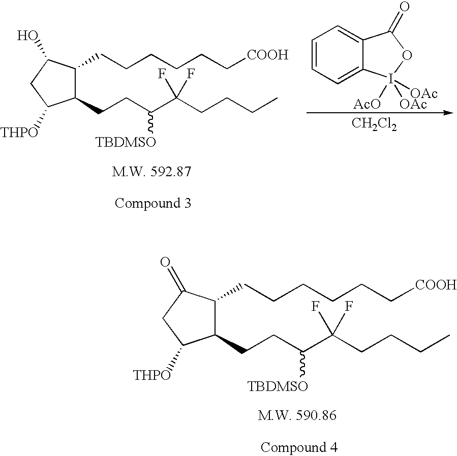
C1(CCC(C(CCCC)(F)F)[TBDMSO])C(CCCCCC[COOH])C(O)CC1[THPO].C1=CC=C2C(=C1)C(=O)OI2([AcO])([OAc])[OAc].[CH2Cl2].C1(CCC(C(CCCC)(F)F)[TBDMSO])C(CCCCCC[COOH])C(=O)CC1[THPO]
